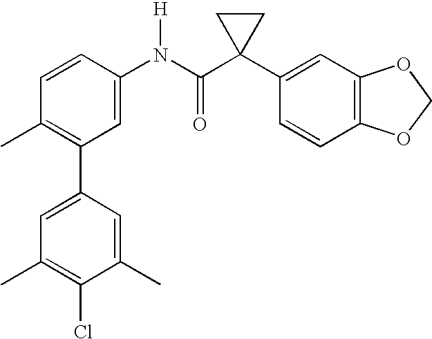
C1=CC(N(C(C2(C3=CC4=C(C=C3)OCO4)CC2)=O)[H])=CC(C2=CC(C)=C(Cl)C(C)=C2)=C1C
